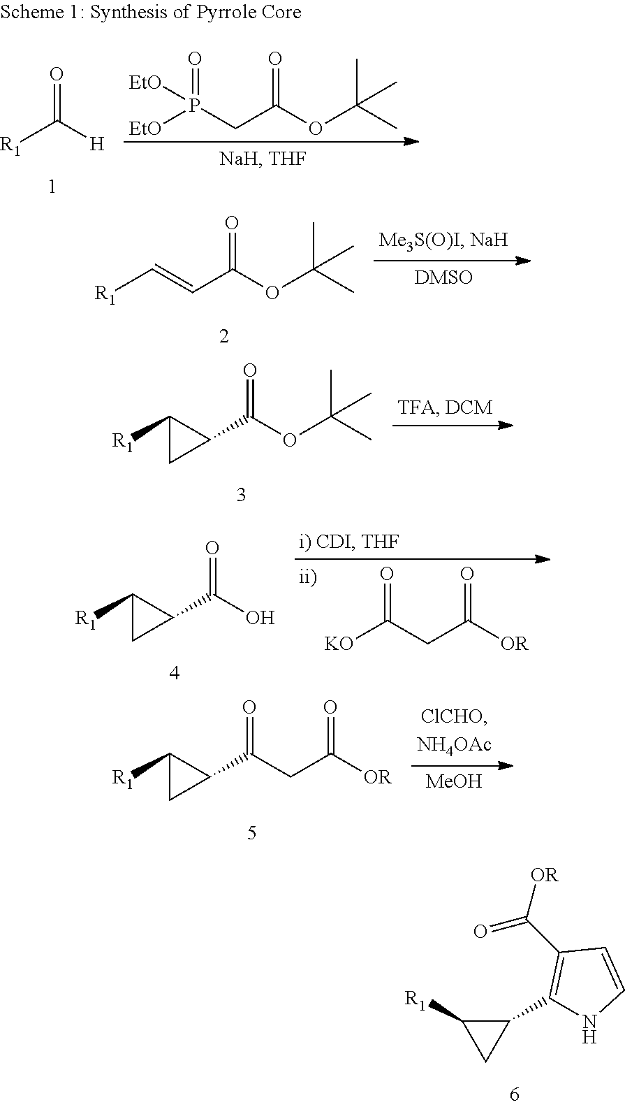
[EtO]P([EtO])(=O)CC(=O)OC(C)(C)C.[R1]C(=O)[H].C1(C(=O)OC(C)(C)C)C([R1])C1.C(=O)(CC([OR])=O)[KO].C1(C(=O)O)C([R1])C1.[MeOH].C1(C(=O)CC([OR])=O)C([R1])C1.C1(C2=C(C([OR])=O)C=CN2)C([R1])C1.C(=CC(=O)OC(C)(C)C)[R1]
